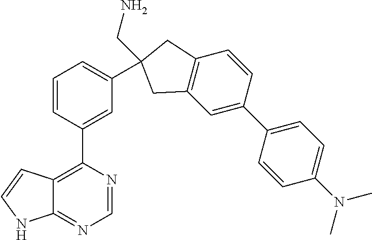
C1=CC(C2=C3C(=NC=N2)NC=C3)=CC(C2(CN)CC3=C(C=C(C4=CC=C(N(C)C)C=C4)C=C3)C2)=C1
